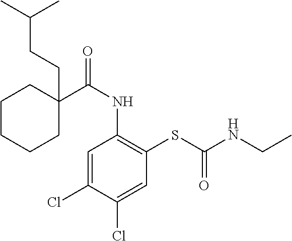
C1=C(Cl)C(Cl)=CC(SC(NCC)=O)=C1NC(=O)C1(CCC(C)C)CCCCC1
